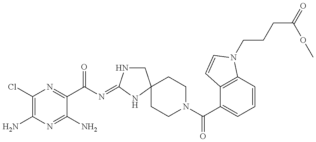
C1(Cl)=C(N)N=C(N)C(C(N=C2NCC3(N2)CCN(C(C2=CC=CC4=C2C=CN4CCCC(=O)OC)=O)CC3)=O)=N1
